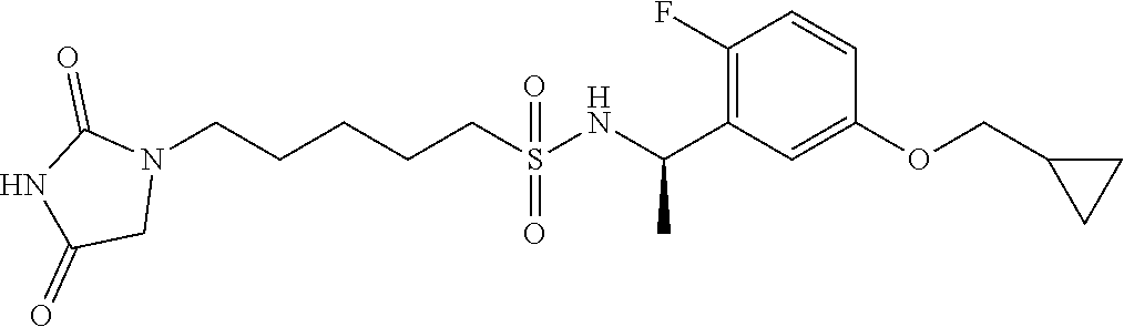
N1(CCCCCS(NC(C2=C(F)C=CC(OCC3CC3)=C2)C)(=O)=O)C(=O)NC(=O)C1
